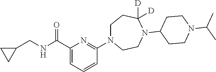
C(C1CC1)NC(C1=CC=CC(N2CCC([D])([D])N(C3CCN(C(C)C)CC3)CC2)=N1)=O
